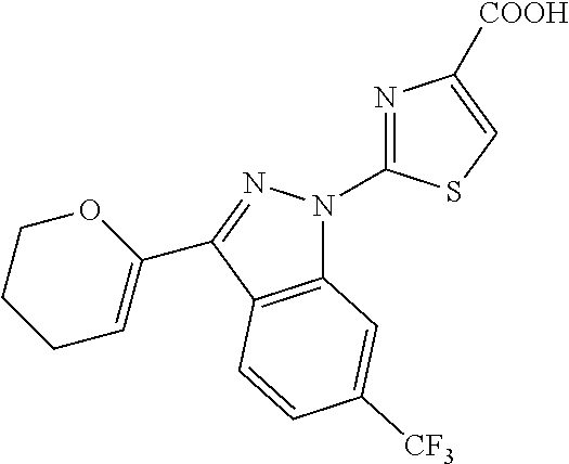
C12=C(C(C3=CCCCO3)=NN1C1=NC([COOH])=CS1)C=CC([CF3])=C2
